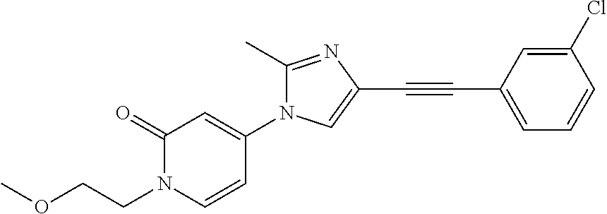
C1(=O)N(CCOC)C=CC(N2C(C)=NC(C#CC3=CC=CC(Cl)=C3)=C2)=C1
